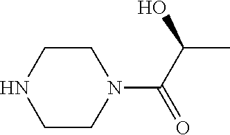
N1(C(C(O)C)=O)CCNCC1
